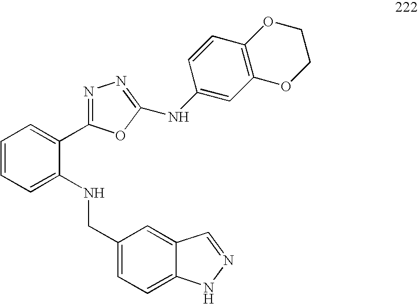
C1=CC=C(NCC2=CC=C3C(=C2)C=NN3)C(C2=NN=C(NC3=CC4=C(C=C3)OCCO4)O2)=C1
